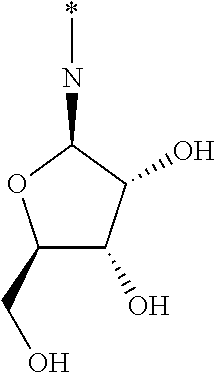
C1(CO)C(O)C(O)C(N*)O1
